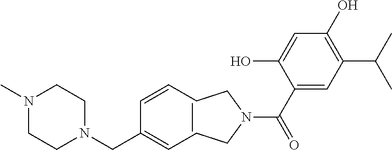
N1(C)CCN(CC2=CCCN(C(C3=CC(C(C)C)=C(O)C=C3O)=O)CCC=C2)CC1
